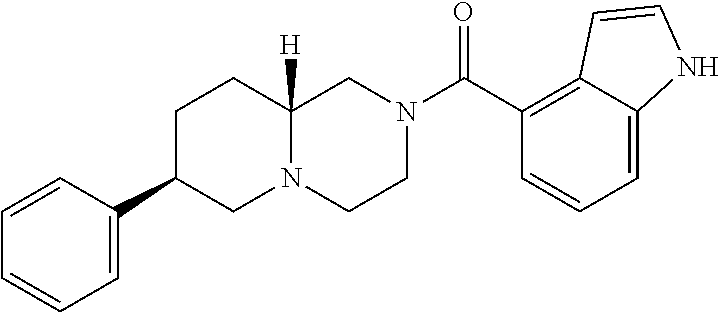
C1=C2C(=C(C(N3CCN4C([H])(C3)CCC(C3=CC=CC=C3)C4)=O)C=C1)C=CN2
